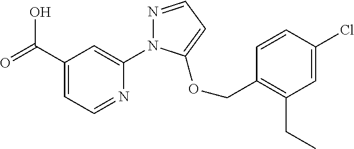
C(C1=CC=NC(N2N=CC=C2OCC2=C(CC)C=C(Cl)C=C2)=C1)(=O)O
